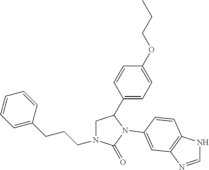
C1(C2CN(CCCC3=CC=CC=C3)C(=O)N2C2=CC3=C(NC=N3)C=C2)=CC=C(OCCC)C=C1
